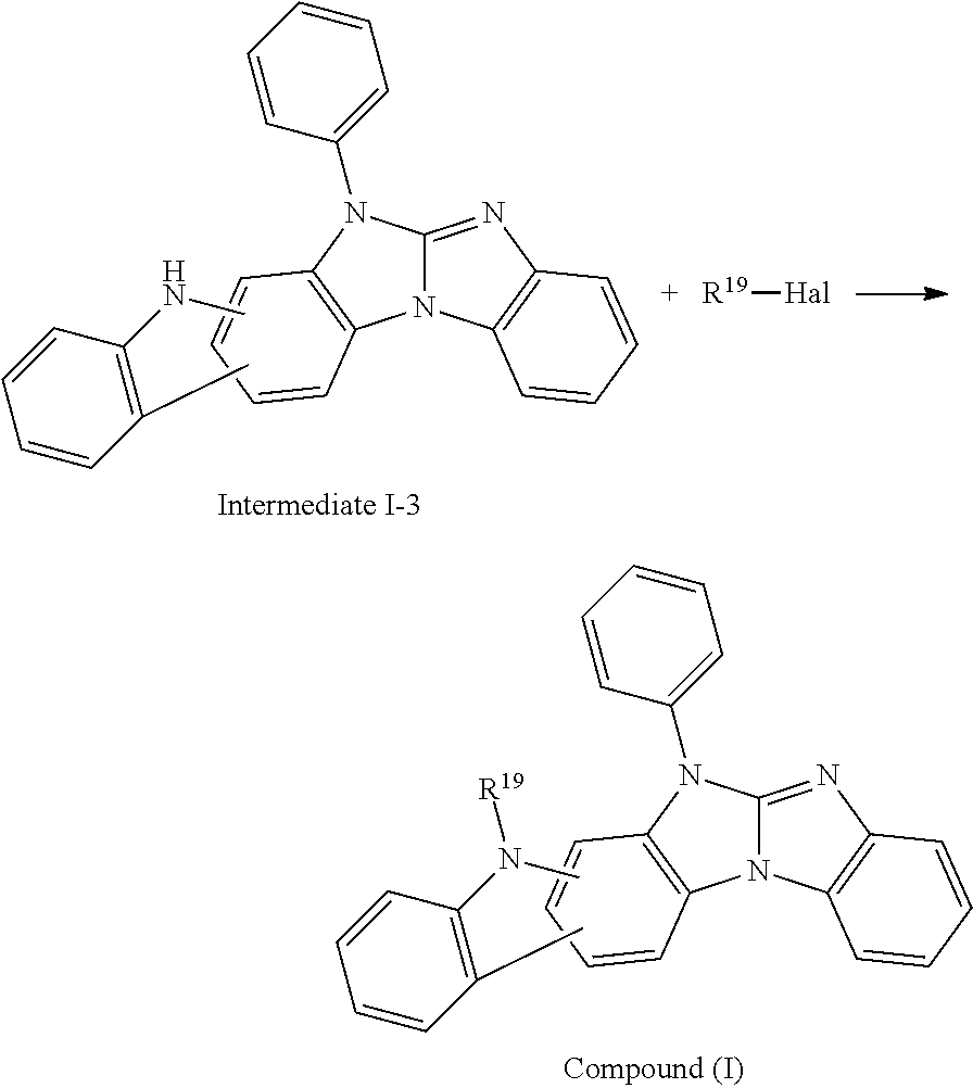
N12C(=NC3=C1C=CC=C3)N(C1=CC=CC=C1)C1=C2C=CC=C1.CNC1=C(C)C=CC=C1.[R19][Hal].N12C(=NC3=C1C=CC=C3)N(C1=CC=CC=C1)C1=C2C=CC=C1.CN(C1=C(C)C=CC=C1)[R19]
